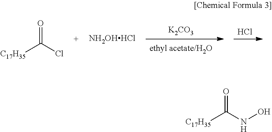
[K2CO3].Cl.O=C(Cl)[C17H35].[NH2OHHCl].O=C(NO)[C17H35]
